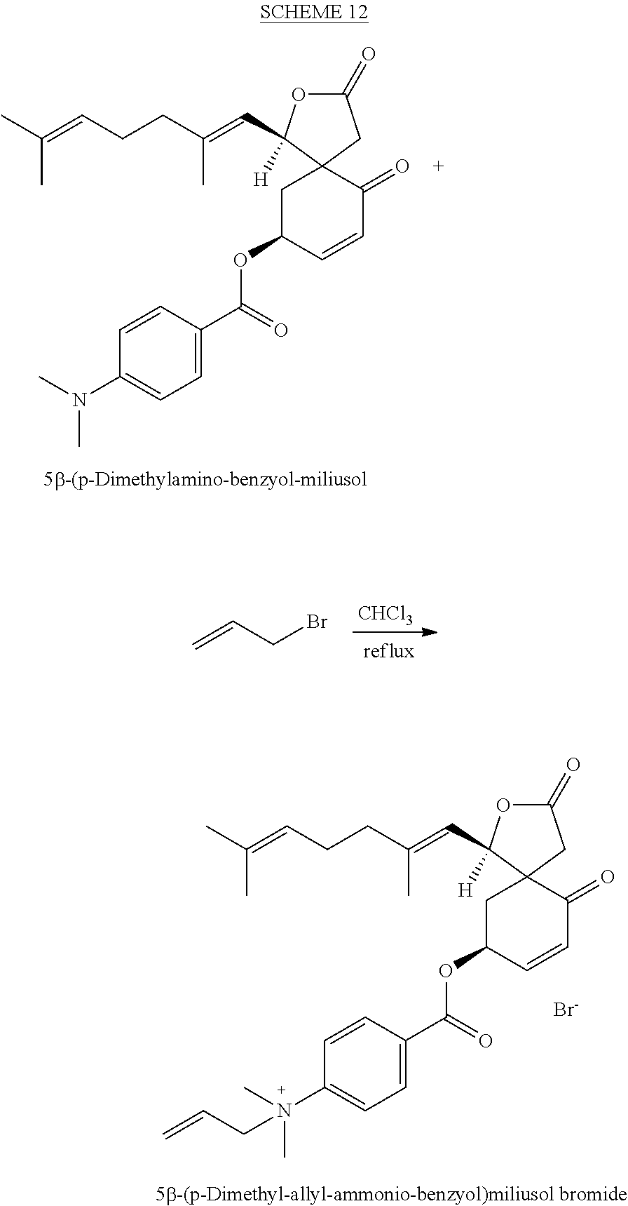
CC(=CCCC(=CC1([H])OC(=O)CC12CC(OC(C1=CC=C(N(C)(C)CC=C)C=C1)=O)C=CC2=O)C)C.[Br-].CC(=CCCC(=CC1([H])OC(=O)CC12CC(OC(=O)C1=CC=C(N(C)C)C=C1)C=CC2=O)C)C.[CHCl3].C=CCBr
